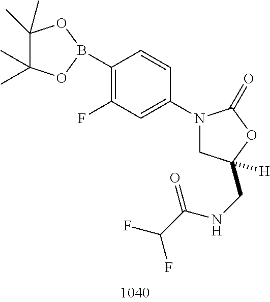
C1(B2OC(C)(C)C(C)(C)O2)=C(F)C=C(N2CC(CNC(C(F)F)=O)([H])OC2=O)C=C1
